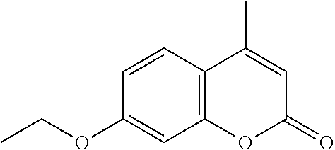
C12=C(C=CC(OCC)=C1)C(C)=CC(=O)O2
